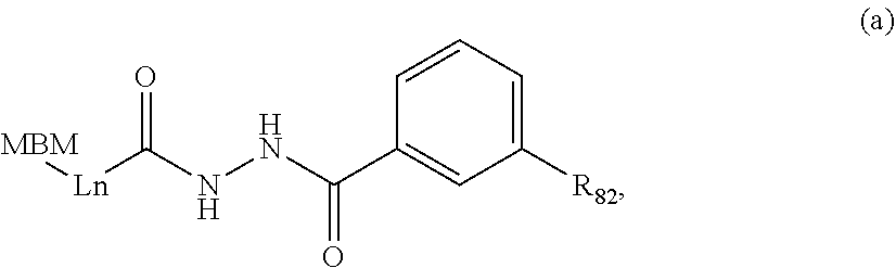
C1([R82])=CC=CC(C(NNC([Ln][MBM])=O)=O)=C1
